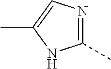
C1(C)=NC=C(C)N1
